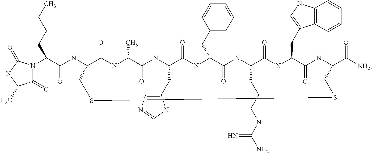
C1(NC(C(CCCC)N2C(=O)C(C)NC2=O)=O)C(=O)NC(C)C(=O)NC(CC2=CN=CN2)C(=O)NC(CC2=CC=CC=C2)C(=O)NC(CCCNC(N)=N)C(=O)NC(CC2=CNC3=C2C=CC=C3)C(=O)NC(C([NH2])=O)CSSC1
